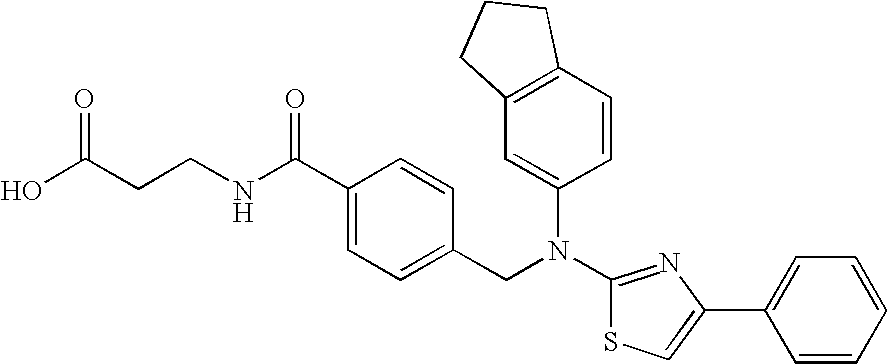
C(CCNC(C1=CC=C(CN(C2=CC3=C(C=C2)CCC3)C2=NC(C3=CC=CC=C3)=CS2)C=C1)=O)(O)=O
